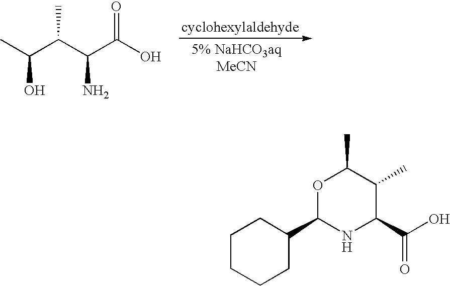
CC(C(C(C(O)=O)N)C)O.C1CCCC(C2NC(C(O)=O)C(C)C(C)O2)C1
